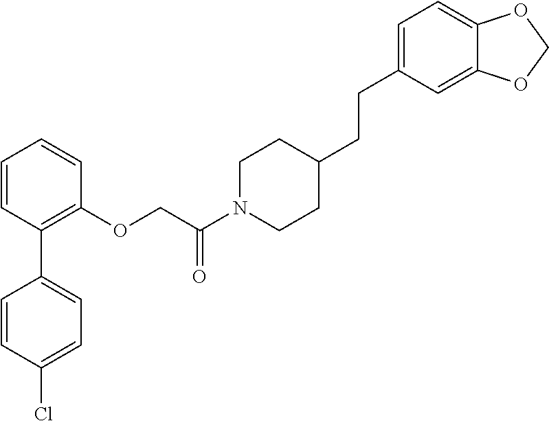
C1=CC(C2=CC=C(Cl)C=C2)=C(OCC(N2CCC(CCC3=CC=C4C(=C3)OCO4)CC2)=O)C=C1
